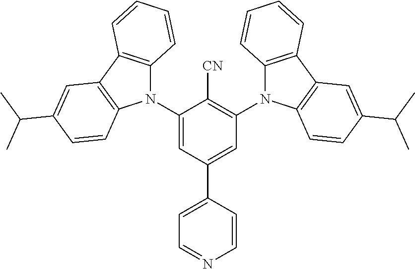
C1(N2C3=C(C4=C2C=CC(C(C)C)=C4)C=CC=C3)=CC(C2=CC=NC=C2)=CC(N2C3=C(C4=C2C=CC(C(C)C)=C4)C=CC=C3)=C1[CN]
